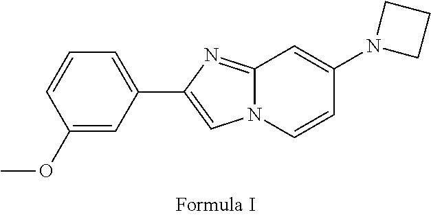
C12=NC(C3=CC=CC(OC)=C3)=CN1C=CC(N1CCC1)=C2
